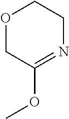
O1CC(OC)=NCC1
